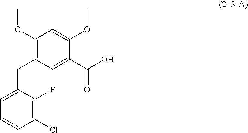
C1(OC)=C(CC2=CC=CC(Cl)=C2F)C=C(C(O)=O)C(OC)=C1
